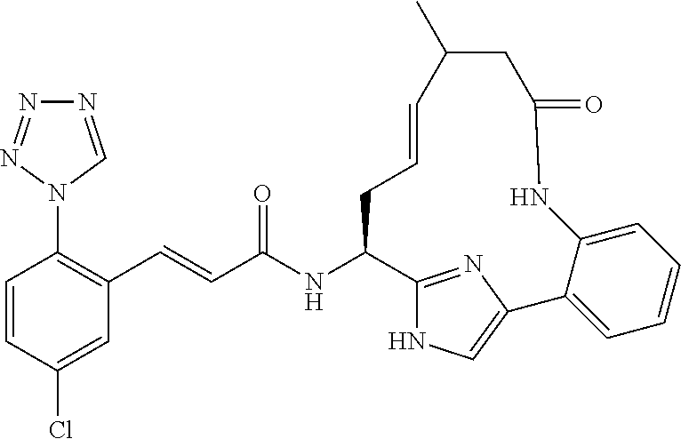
N1=CN(C2=C(C=CC(NC3C4=NC(=CN4)C4=CC=CC=C4NC(=O)CC(C)C=CC3)=O)C=C(Cl)C=C2)N=N1
